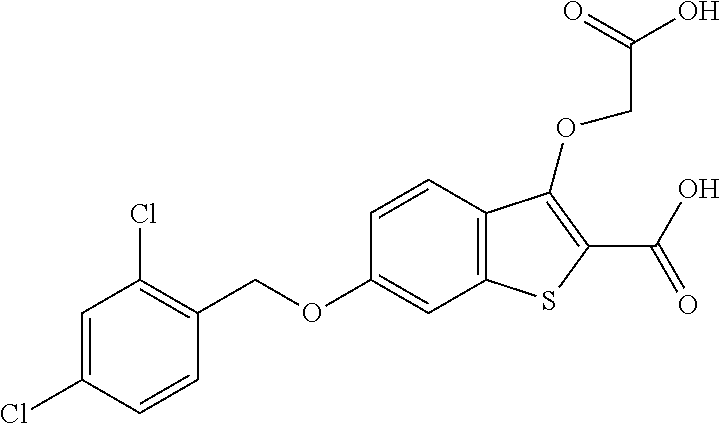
C1=C(Cl)C=CC(COC2=CC3=C(C=C2)C(OCC(=O)O)=C(C(=O)O)S3)=C1Cl
